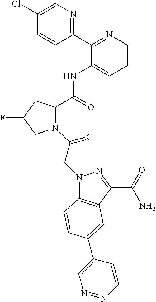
N1(C(CN2C3=C(C(C(N)=O)=N2)C=C(C2=CN=NC=C2)C=C3)=O)C(C(NC2=CC=CN=C2C2=NC=C(Cl)C=C2)=O)CC(F)C1
